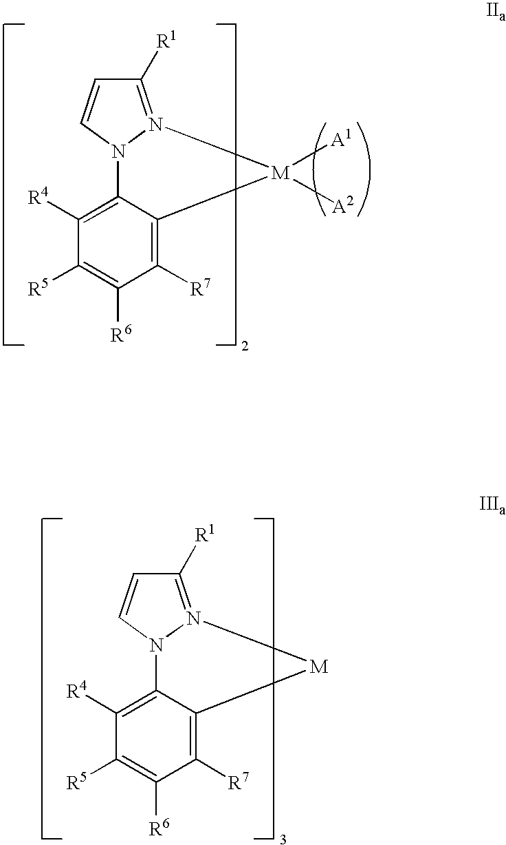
C1([R1])=N2N(C=C1)C1=C([R4])C([R5])=C([R6])C([R7])=C1[M]2([A1])[A2].C1([R1])=N2N(C=C1)C1=C([R4])C([R5])=C([R6])C([R7])=C1[M]2
